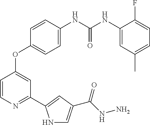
C1=C(NC(NC2=CC(C)=CC=C2F)=O)C=CC(OC2=CC(C3=CC(C(NN)=O)=CN3)=NC=C2)=C1
